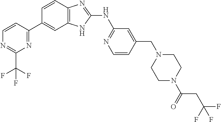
C1=CC(C2=CC3=C(C=C2)N=C(NC2=NC=CC(CN4CCN(C(=O)CC(F)(F)F)CC4)=C2)N3)=NC(C(F)(F)F)=N1
